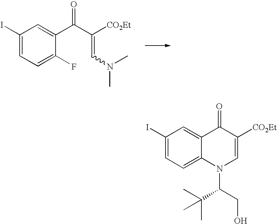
C(=CN(C)C)(C(C1=CC(I)=CC=C1F)=O)[CO2Et].C1([CO2Et])=CN(C(CO)C(C)(C)C)C2=CC=C(I)C=C2C1=O
